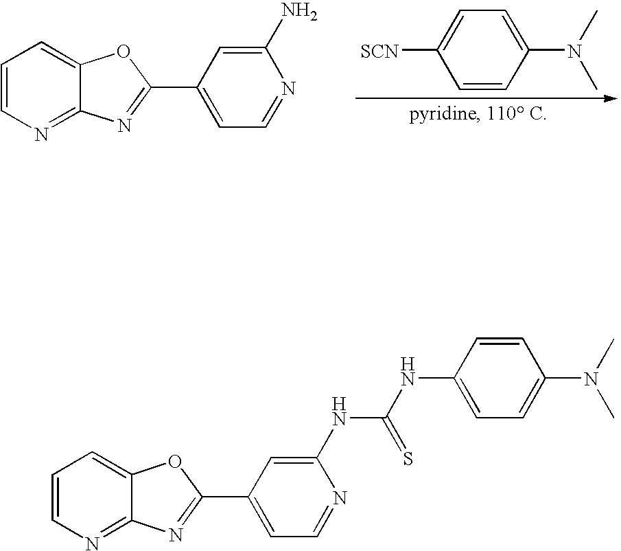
C1=CN=C2C(=C1)OC(C1=CC=NC(NC(NC3=CC=C(N(C)C)C=C3)=S)=C1)=N2.C1=CN=C2C(=C1)OC(C1=CC=NC(N)=C1)=N2.C1=CC(N(C)C)=CC=C1[SCN]
